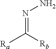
N(=C([Rb])[Ra])N
